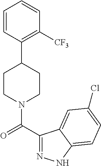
C1=CC(C2CCN(C(C3=NNC4=CC=C(Cl)C=C34)=O)CC2)=C([CF3])C=C1
